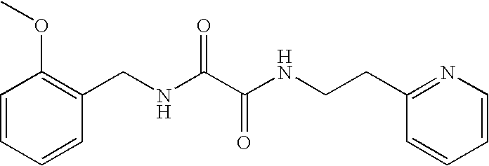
C1=CC=CC(CNC(C(NCCC2=NC=CC=C2)=O)=O)=C1OC
